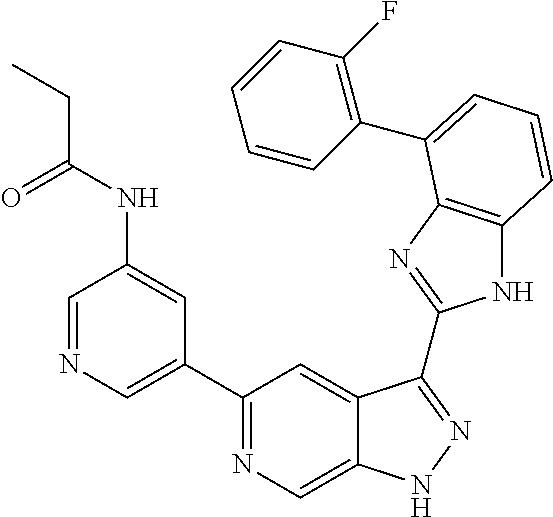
C1=NC=C(C2=NC=C3C(=C2)C(C2=NC4=C(N2)C=CC=C4C2=C(F)C=CC=C2)=NN3)C=C1NC(CC)=O
